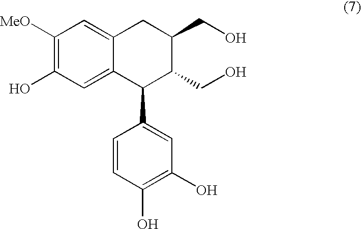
C1([MeO])=C(O)C=C2C(=C1)CC(CO)C(CO)C2C1=CC(O)=C(O)C=C1
